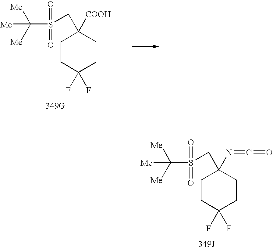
C1CC(F)(F)CCC1([COOH])CS(C([Me])([Me])[Me])(=O)=O.C1CC(F)(F)CCC1(N=C=O)CS(C([Me])([Me])[Me])(=O)=O
